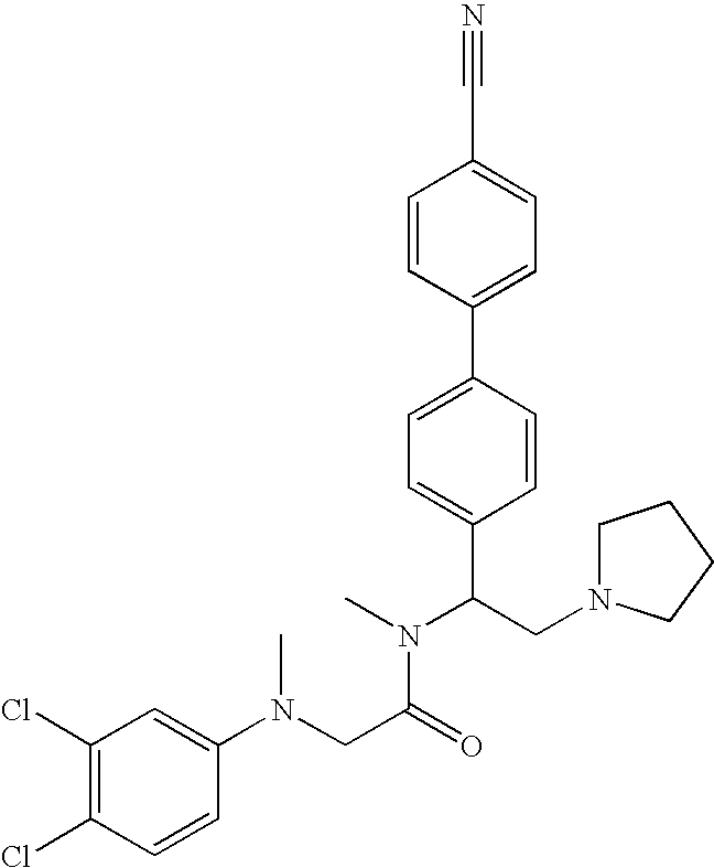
C1=CC(C2=CC=C(C(CN3CCCC3)N(C)C(CN(C3=CC(Cl)=C(Cl)C=C3)C)=O)C=C2)=CC=C1C#N
